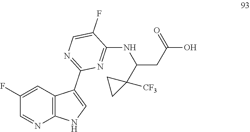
C1(F)=CC2=C(N=C1)NC=C2C1=NC=C(F)C(NC(CC(O)=O)C2([CF3])CC2)=N1
